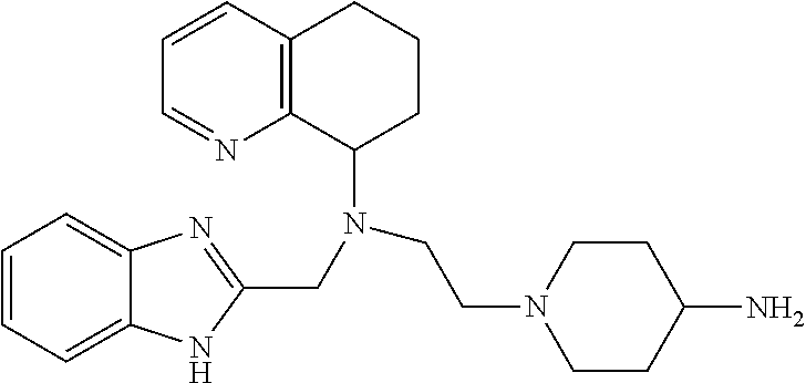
C1=CC=C2C(=C1)N=C(CN(C1CCCC3=C1N=CC=C3)CCN1CCC(N)CC1)N2
